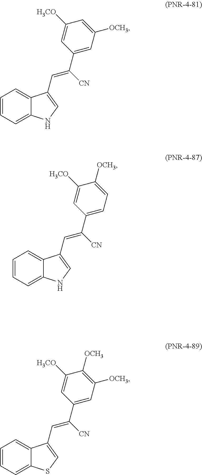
C1=C(C=C(C2=CC([OCH3])=CC([H3CO])=C2)[CN])C2=CC=CC=C2N1.C1=C(C=C(C2=CC=C([OCH3])C([H3CO])=C2)[CN])C2=CC=CC=C2N1.C1=C(C=C(C2=CC([OCH3])=C([OCH3])C([H3CO])=C2)[CN])C2=CC=CC=C2S1
